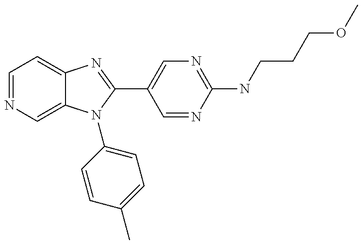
C12=CC=NC=C1N(C1=CC=C(C)C=C1)C(C1=CN=C(NCCCOC)N=C1)=N2
